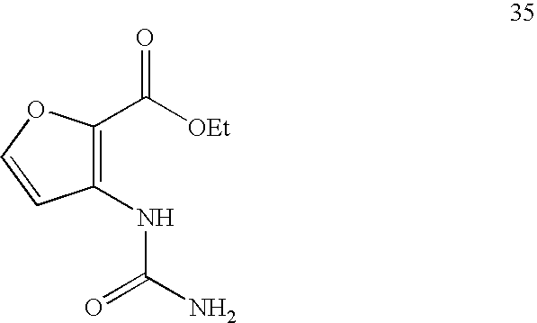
C1(NC(=O)N)=C(C([OEt])=O)OC=C1
